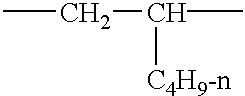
CCC([C4H9-n])C
